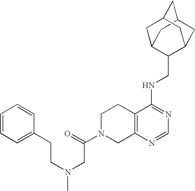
C12=C(N=CN=C1NCC1C3CC4CC(C3)CC1C4)CN(C(CN(CCC1=CC=CC=C1)C)=O)CC2
